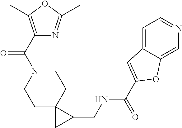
C1N(C(C2=C(C)OC(C)=N2)=O)CCC2(C1)CC2CNC(C1=CC2=CC=NC=C2O1)=O
